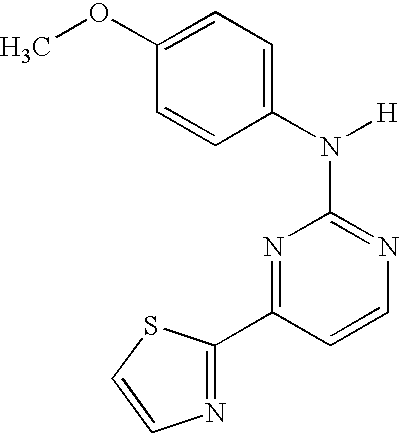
N1=C(N([H])C2=CC=C(OC)C=C2)N=C(C2=NC=CS2)C=C1
